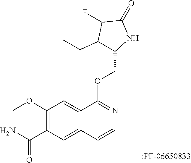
C(OC1=NC=CC2=CC(C(N)=O)=C(OC)C=C12)C1C(CC)C(F)C(=O)N1
